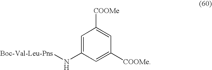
C1=C([COOMe])C=C([COOMe])C=C1N[Boc-Val-Leu-Pns]
